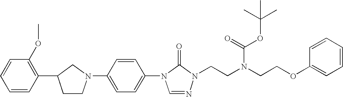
C1(N2C=NN(CCN(CCOC3=CC=CC=C3)C(=O)OC(C)(C)C)C2=O)=CC=C(N2CCC(C3=C(OC)C=CC=C3)C2)C=C1
